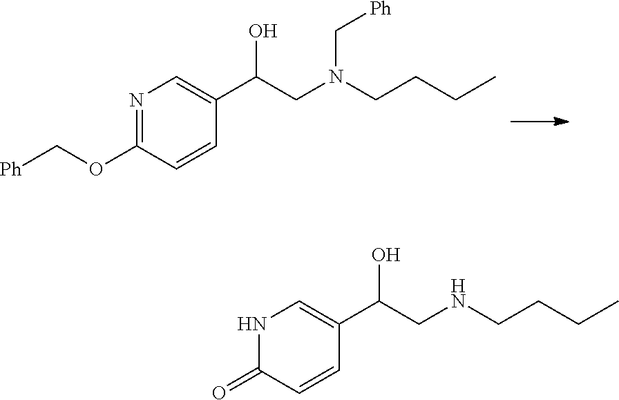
C1(OC[Ph])=NC=C(C(CN(CCCC)C[Ph])O)C=C1.C1(=O)C=CC(C(CNCCCC)O)=CN1
